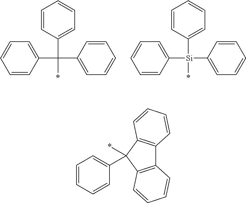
C1=CC(C(C2=CC=CC=C2)(*)C2=CC=CC=C2)=CC=C1.C1=CC([Si](C2=CC=CC=C2)(*)C2=CC=CC=C2)=CC=C1.C12=C(C(C3=CC=CC=C3)(*)C3=C1C=CC=C3)C=CC=C2
